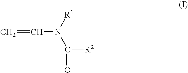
C=CN(C(=O)[R2])[R1]
